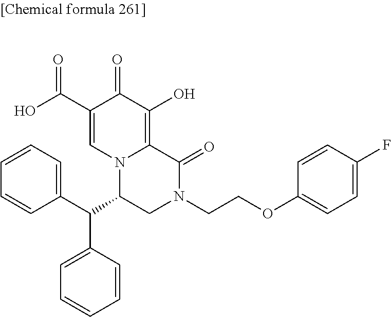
C12=C(O)C(=O)C(C(O)=O)=CN1C(C(C1=CC=CC=C1)C1=CC=CC=C1)CN(CCOC1=CC=C(F)C=C1)C2=O
